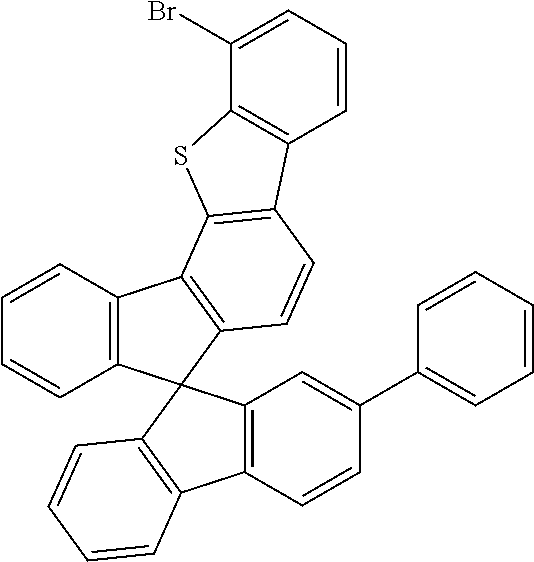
C1=CC2=C(C=C1)C1(C3=C2C2=C(C=C3)C3=C(S2)C(Br)=CC=C3)C2=C(C=CC(C3=CC=CC=C3)=C2)C2=C1C=CC=C2
